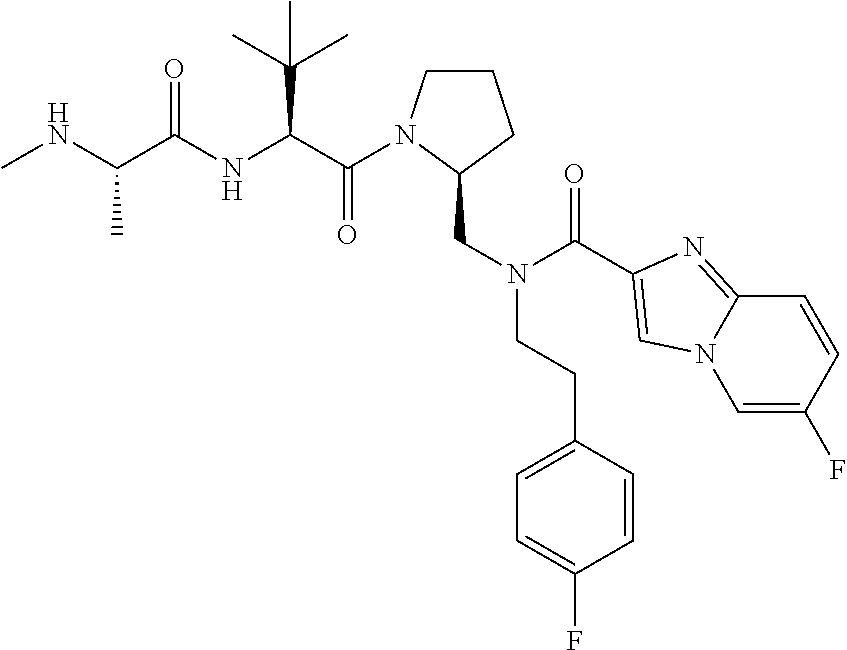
C1CN(C(=O)C(C(C)(C)C)NC(=O)C(C)NC)C(CN(C(=O)C2=CN3C(=N2)C=CC(F)=C3)CCC2=CC=C(F)C=C2)C1
